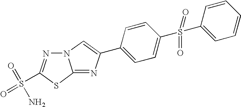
N12N=C(S(=O)(=O)N)SC1=NC(C1=CC=C(S(=O)(=O)C3=CC=CC=C3)C=C1)=C2
